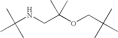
C(NCC(OCC(C)(C)C)(C)C)(C)(C)C
